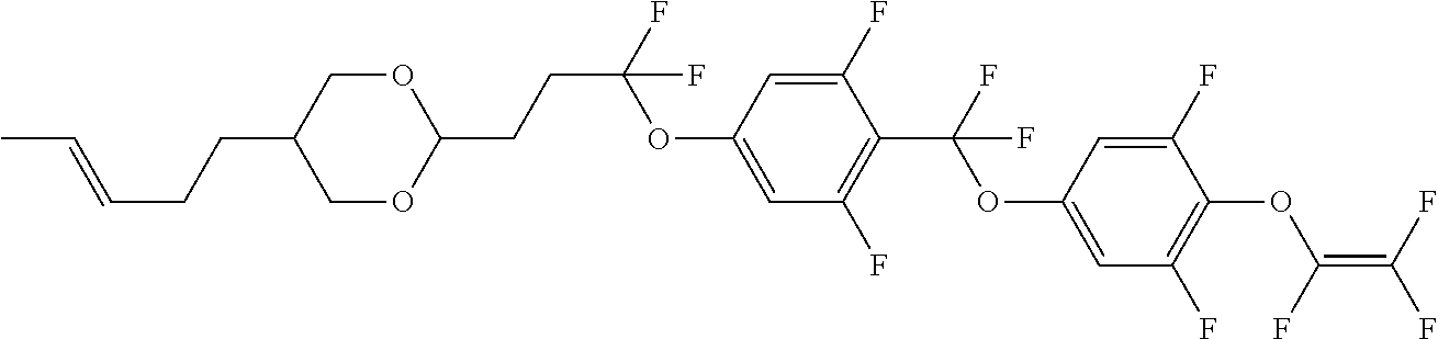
O(C1=CC(F)=C(C(OC2=CC(F)=C(OC(=C(F)F)F)C(F)=C2)(F)F)C(F)=C1)C(F)(F)CCC1OCC(CCC=CC)CO1
